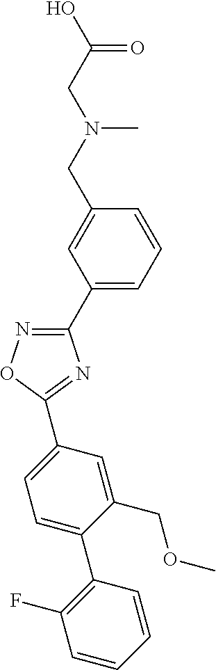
C1(C2=CC=CC(CN(C)CC(=O)O)=C2)=NOC(C2=CC=C(C3=C(F)C=CC=C3)C(COC)=C2)=N1
